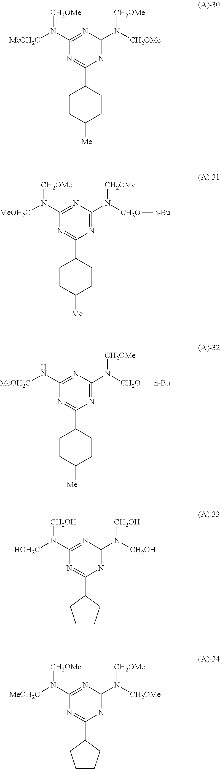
C1(N([MeOH2C])[CH2OMe])=NC(N([CH2OMe])[CH2OMe])=NC(C2CCC([Me])CC2)=N1.C1(N([MeOH2C])[CH2OMe])=NC(N([CH2O][n-Bu])[CH2OMe])=NC(C2CCC([Me])CC2)=N1.C1(N[MeOH2C])=NC(N([CH2O][n-Bu])[CH2OMe])=NC(C2CCC([Me])CC2)=N1.C1(N([HOH2C])[CH2OH])=NC(N([CH2OH])[CH2OH])=NC(C2CCCC2)=N1.C1(N([MeOH2C])[CH2OMe])=NC(N([CH2OMe])[CH2OMe])=NC(C2CCCC2)=N1
